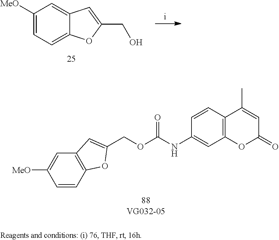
O(CC1=CC2=C(C=CC([MeO])=C2)O1)C(NC1=CC2=C(C=C1)C(C)=CC(=O)O2)=O.C1([MeO])=CC=C2C(=C1)C=C(CO)O2
